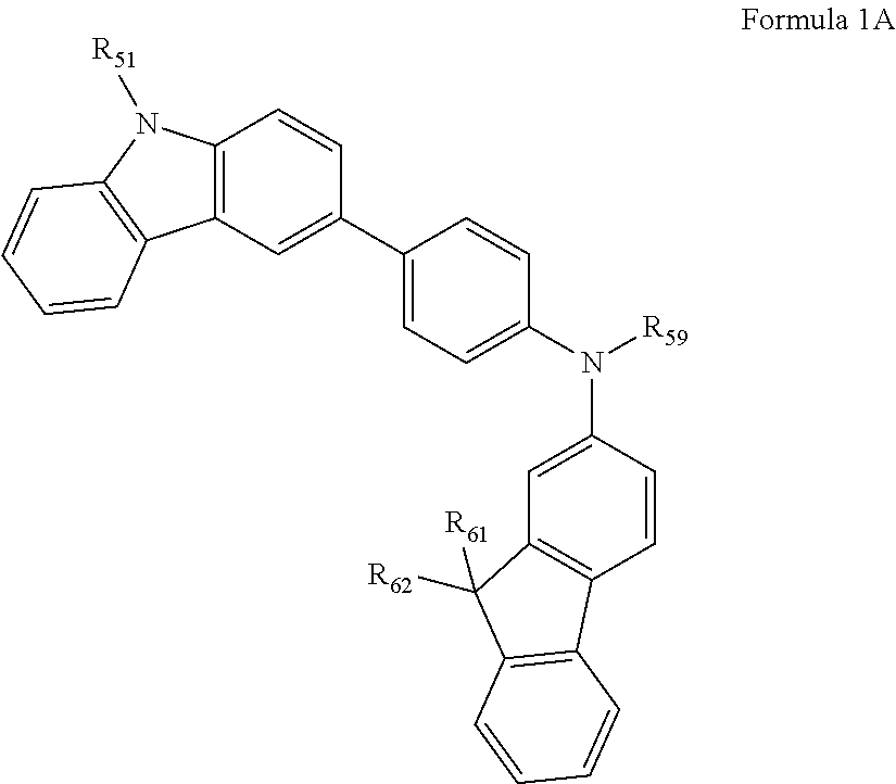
C12=C(C=C(C3=CC=C(N([R59])C4=CC5=C(C=C4)C4=C(C5([R62])[R61])C=CC=C4)C=C3)C=C1)C1=C(N2[R51])C=CC=C1
